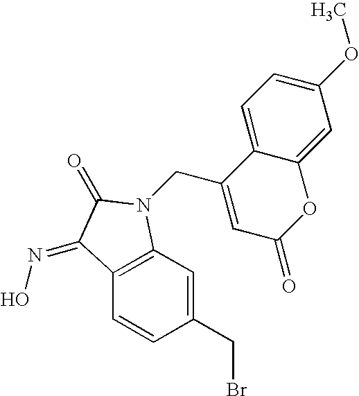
C12=C(C=C(CBr)C=C1)N(CC1=CC(=O)OC3=CC(OC)=CC=C13)C(=O)C2=NO
